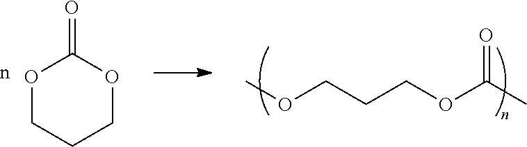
O(CCCOC(C)=O)C.O1CCCOC1=O
